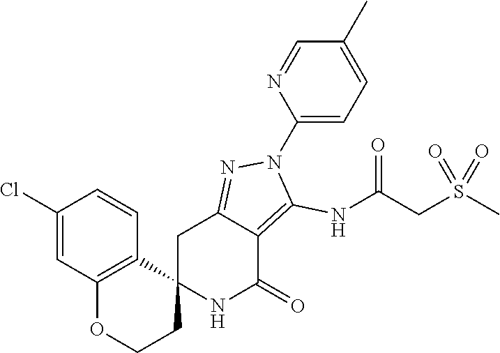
C12(NC(=O)C3=C(NC(CS(C)(=O)=O)=O)N(C4=CC=C(C)C=N4)N=C3C1)CCOC1=C2C=CC(Cl)=C1
